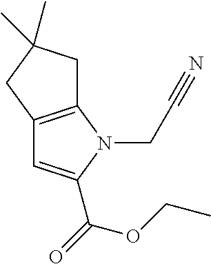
C1C2=C(CC1(C)C)C=C(C(OCC)=O)N2CC#N
